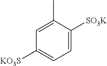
C1([KO3S])=CC=C([SO3K])C(C)=C1
